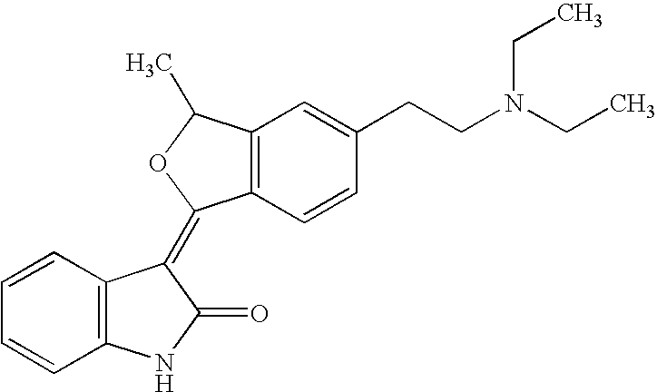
C1=CC=CC2=C1C(=C1C3=C(C(C)O1)C=C(CCN(CC)CC)C=C3)C(=O)N2
